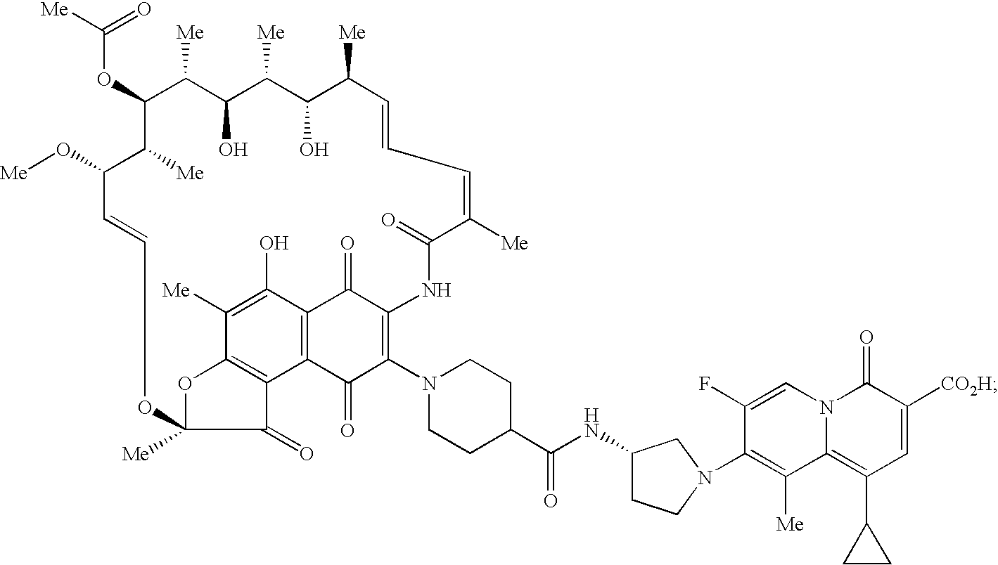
C(OC1C([Me])C(O)C([Me])C(O)C([Me])C=CC=C([Me])C(=O)NC2=C(N3CCC(C(=O)NC4CN(C5=C([Me])C6=C(C7CC7)C=C([CO2H])C(=O)N6C=C5F)CC4)CC3)C(=O)C3=C(C2=O)C(O)=C([Me])C2=C3C(=O)C([Me])(O2)OC=CC(O[Me])C1[Me])([Me])=O
